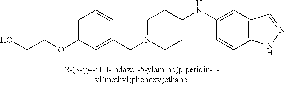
C1N(CC2=CC(OCCO)=CC=C2)CCC(NC2=CC3=C(C=C2)NN=C3)C1
